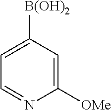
C1([OMe])=CC([B(OH)2])=CC=N1
